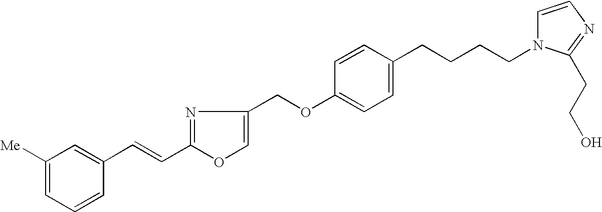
C1([Me])=CC=CC(C=CC2=NC(COC3=CC=C(CCCCN4C=CN=C4CCO)C=C3)=CO2)=C1
